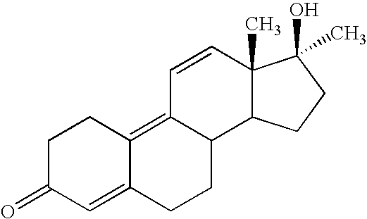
C1C(=O)C=C2C(=C3C(CC2)C2C(C)(C=C3)C(O)(C)CC2)C1
